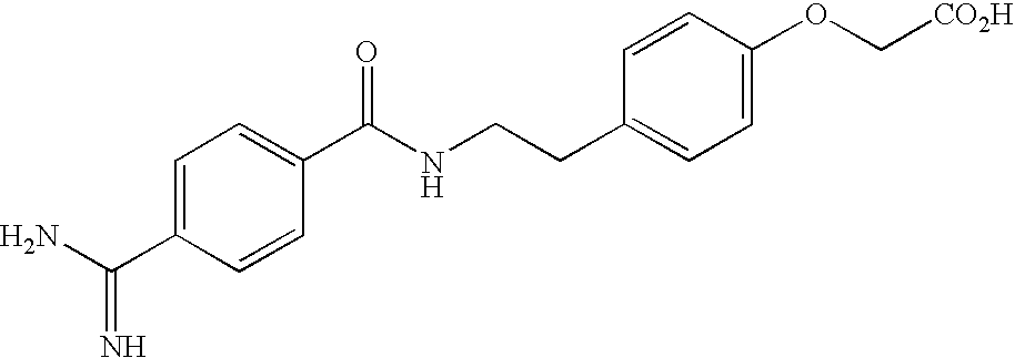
C1=C(C(N)=N)C=CC(C(NCCC2=CC=C(OC[CO2H])C=C2)=O)=C1
